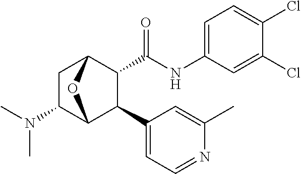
C1C(N(C)C)C2C(C3=CC=NC(C)=C3)C(C(NC3=CC=C(Cl)C(Cl)=C3)=O)C1O2
